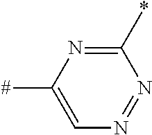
C1=C([#])N=C(*)N=N1
